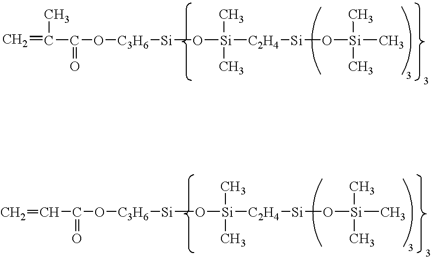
C=C(C(O[C3H6][Si]O[Si]([C2H4][Si]O[Si](C)(C)C)(C)C)=O)C.C=CC(O[C3H6][Si]O[Si]([C2H4][Si]O[Si](C)(C)C)(C)C)=O
